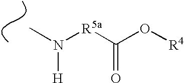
CN([R5a]C(O[R4])=O)[H]
